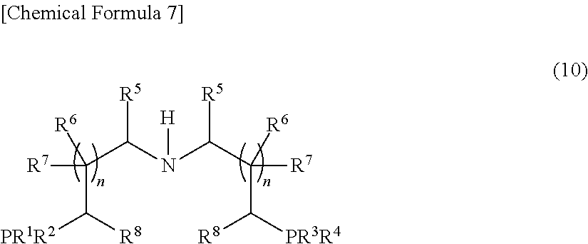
C(C([R8])[PR1R2])([R7])(C(N(C(C([R7])([R6])C([PR3R4])[R8])[R5])[H])[R5])[R6]
